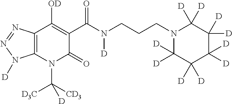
C12=C(N(C([CD3])([D3C])[D])C(=O)C(C(N(CCCN3C([D])([D])C([D])([D])C([D])([D])C([D])([D])C3([D])[D])[D])=O)=C1[OD])N([D])N=N2
